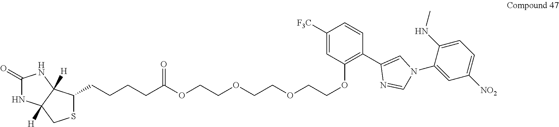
C1(=O)NC2([H])C([H])(N1)C(CCCCC(OCCOCCOCCOC1=C(C3=CN(C4=CC([NO2])=CC=C4NC)C=N3)C=CC([F3C])=C1)=O)SC2
